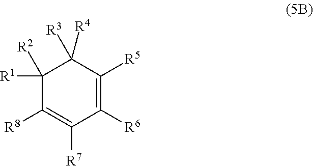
C1([R8])=C([R7])C([R6])=C([R5])C([R3])([R4])C1([R1])[R2]
